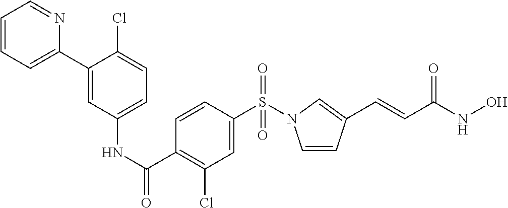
C(NO)(=O)C=CC1=CN(S(=O)(C2=CC(Cl)=C(C(=O)NC3=CC=C(Cl)C(C4=CC=CC=N4)=C3)C=C2)=O)C=C1
